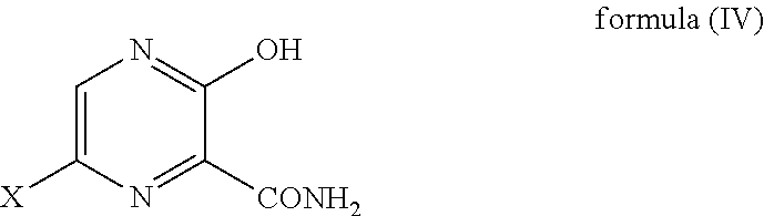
C1=C([X])N=C([CONH2])C(O)=N1
